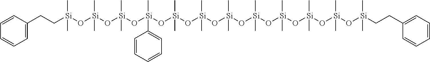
C1(CC[Si](O[Si](O[Si](O[Si](O[Si](O[Si](O[Si](O[Si](O[Si](O[Si](O[Si](O[Si](CCC2=CC=CC=C2)(C)C)(C)C)(C)C)(C)C)(C)C)(C)C)(C)C)(C)C)(C)C2=CC=CC=C2)(C)C)(C)C)(C)C)=CC=CC=C1
